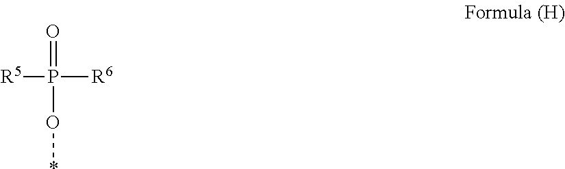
[R5]P([R6])(=O)O*
